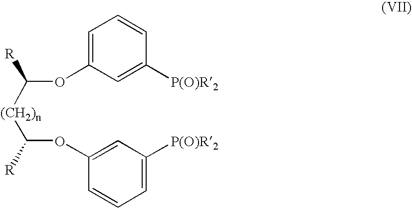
C1=C(OC([R])[(CH2)n]C(OC2=CC([P(O)R2])=CC=C2)[R])C=C([P(O)R2])C=C1
